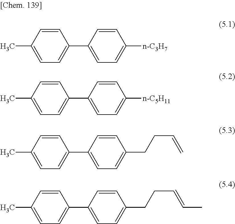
C1=CC(C)=CC=C1C1=CC=C([n-C3H7])C=C1.C1=CC(C)=CC=C1C1=CC=C([n-C5H11])C=C1.C1=C(C)C=CC(C2=CC=C(CCC=C)C=C2)=C1.C1=C(C)C=CC(C2=CC=C(CCC=CC)C=C2)=C1
